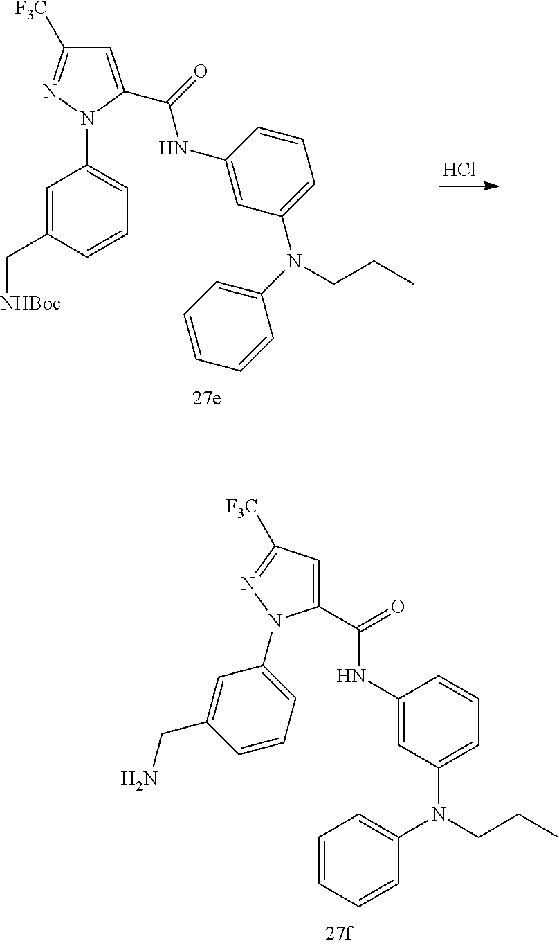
C1(C(=O)NC2=CC(N(C3=CC=CC=C3)CCC)=CC=C2)=CC([F3C])=NN1C1=CC=CC(CN)=C1.Cl.C1=C(C(NC2=CC(N(CCC)C3=CC=CC=C3)=CC=C2)=O)N(C2=CC=CC(C[NHBoc])=C2)N=C1[F3C]
